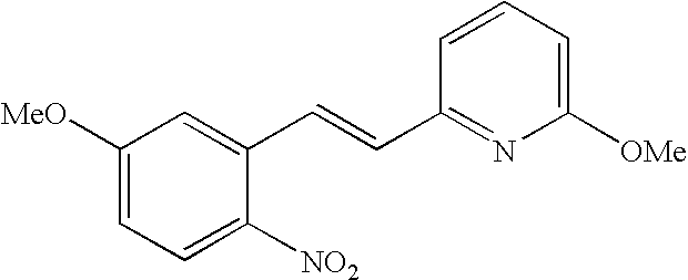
C1([MeO])=CC=C([NO2])C(C=CC2=NC([OMe])=CC=C2)=C1
